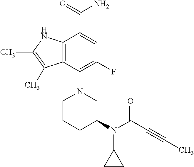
C12=C(NC(C)=C1C)C(C(=O)N)=CC(F)=C2N1CCCC(N(C(C#CC)=O)C2CC2)C1
